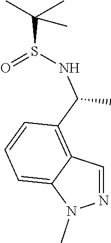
N1=CC2=C(C(NS(C(C)(C)C)=O)C)C=CC=C2N1C
